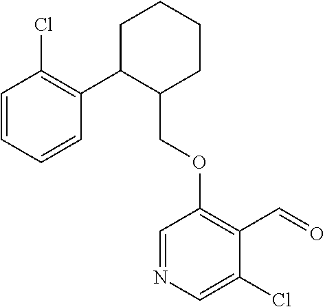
C1C(C2=C(Cl)C=CC=C2)C(COC2=C(C=O)C(Cl)=CN=C2)CCC1
